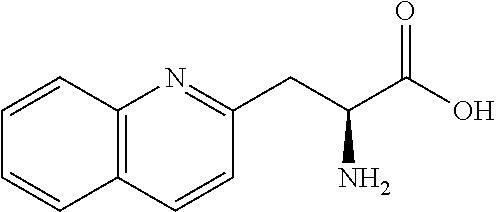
C1=CC2=C(C=CC(CC(C(O)=O)N)=N2)C=C1
